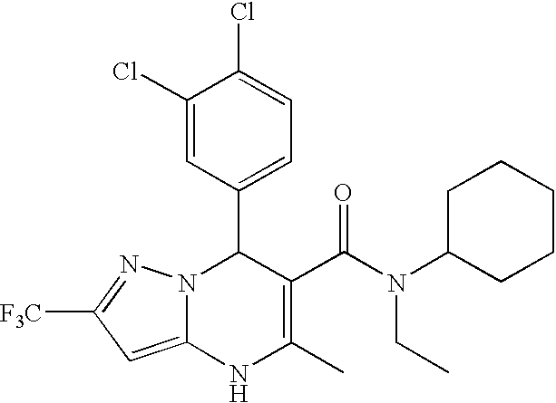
C1(Cl)=CC(C2N3C(=CC([F3C])=N3)NC(C)=C2C(N(C2CCCCC2)CC)=O)=CC=C1Cl
